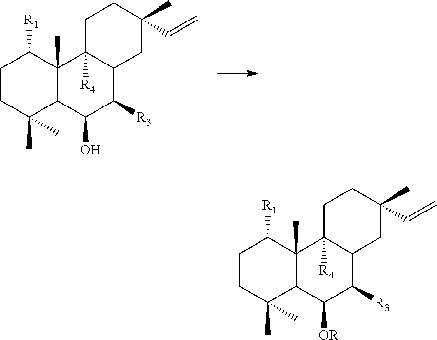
C1CC(C)(C)C2C(C)(C1[R1])C1([R4])C(C([R3])C2O)CC(C=C)(C)CC1.C1CC(C)(C)C2C(C)(C1[R1])C1([R4])C(C([R3])C2[OR])CC(C=C)(C)CC1
